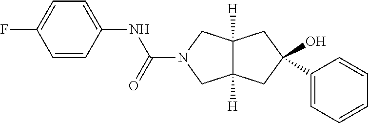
C1=CC(NC(N2CC3([H])C([H])(C2)CC(O)(C2=CC=CC=C2)C3)=O)=CC=C1F
